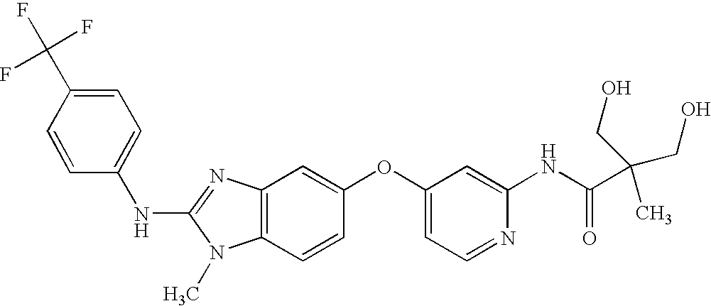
N(C1=NC2=C(N1C)C=CC(OC1=CC=NC(NC(C(CO)(CO)C)=O)=C1)=C2)C1=CC=C(C(F)(F)F)C=C1
